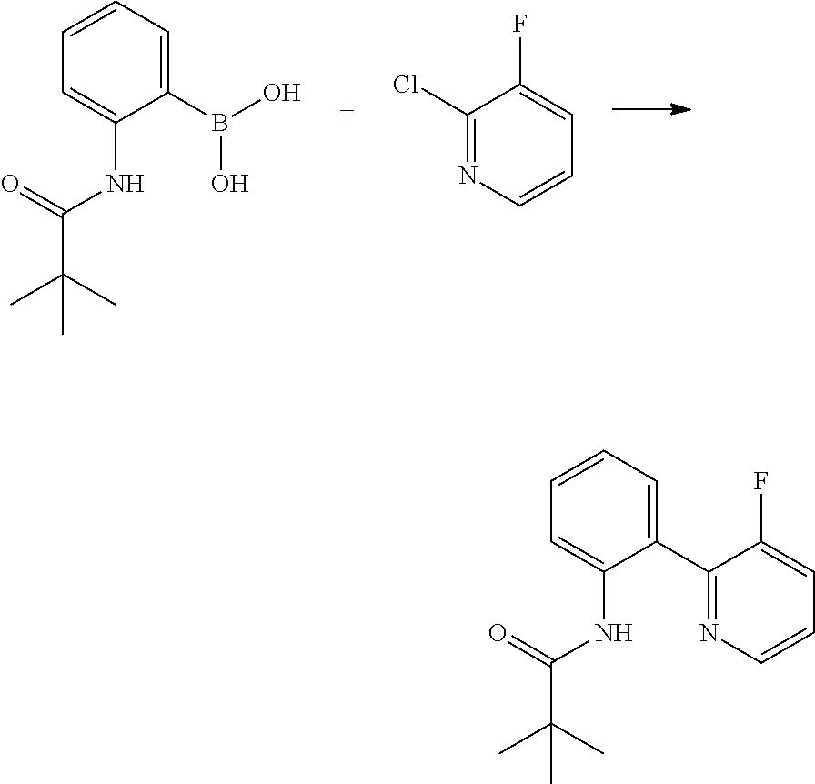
C1=C(NC(C(C)(C)C)=O)C(B(O)O)=CC=C1.C1(Cl)=NC=CC=C1F.C1=C(NC(C(C)(C)C)=O)C(C2=NC=CC=C2F)=CC=C1
